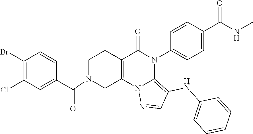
C1(Br)=C(Cl)C=C(C(=O)N2CC3=C(CC2)C(=O)N(C2=CC=C(C(NC)=O)C=C2)C2=C(NC4=CC=CC=C4)C=NN32)C=C1
